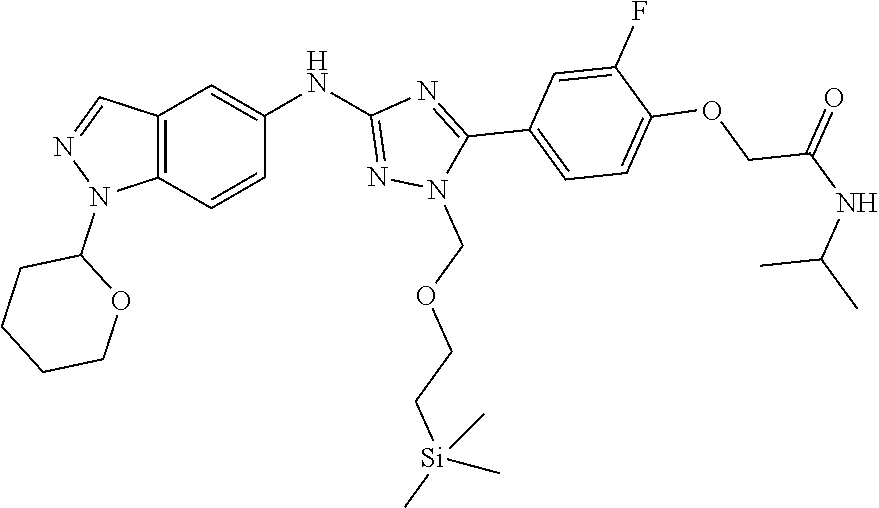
C1CCCOC1N1C2=C(C=C(NC3=NN(COCC[Si](C)(C)C)C(C4=CC=C(OCC(NC(C)C)=O)C(F)=C4)=N3)C=C2)C=N1
